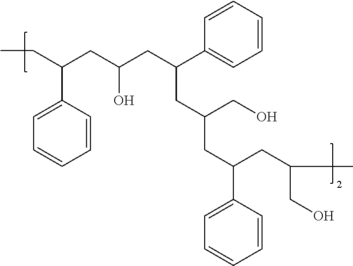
C(C(CC(CC(C1=CC=CC=C1)CC(CO)CC(CC(CO)C)C1=CC=CC=C1)O)C1=CC=CC=C1)C
